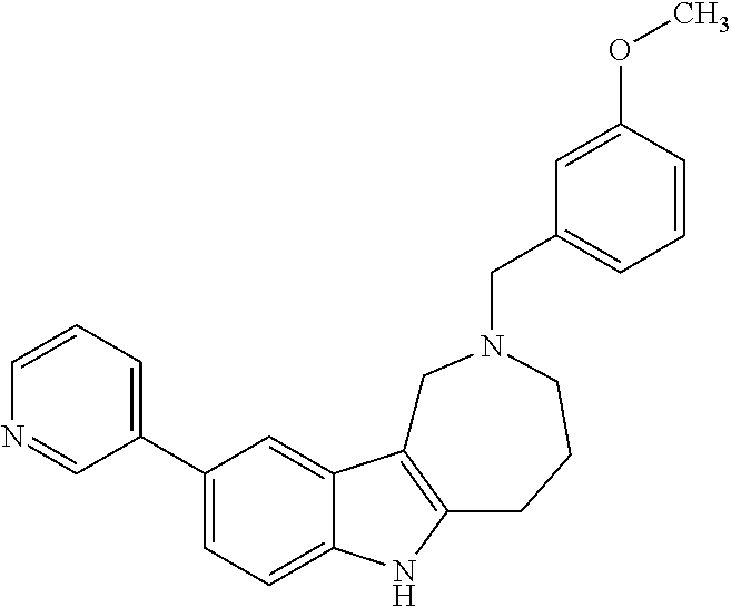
C1(C2=CC=CN=C2)=CC=C2C(=C1)C1=C(N2)CCCN(CC2=CC=CC(OC)=C2)C1
